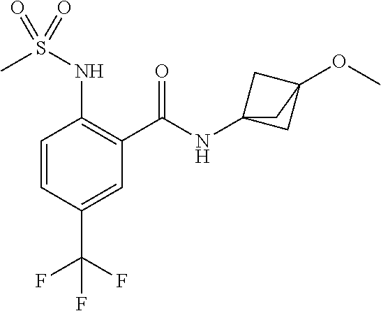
C1=CC(C(F)(F)F)=CC(C(=O)NC23CC(OC)(C2)C3)=C1NS(C)(=O)=O
